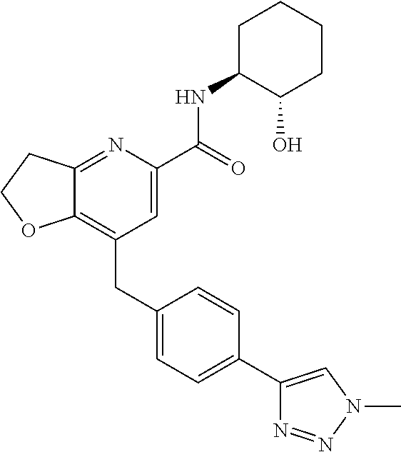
C12=C(CC3=CC=C(C4=CN(C)N=N4)C=C3)C=C(C(NC3C(O)CCCC3)=O)N=C1CCO2
